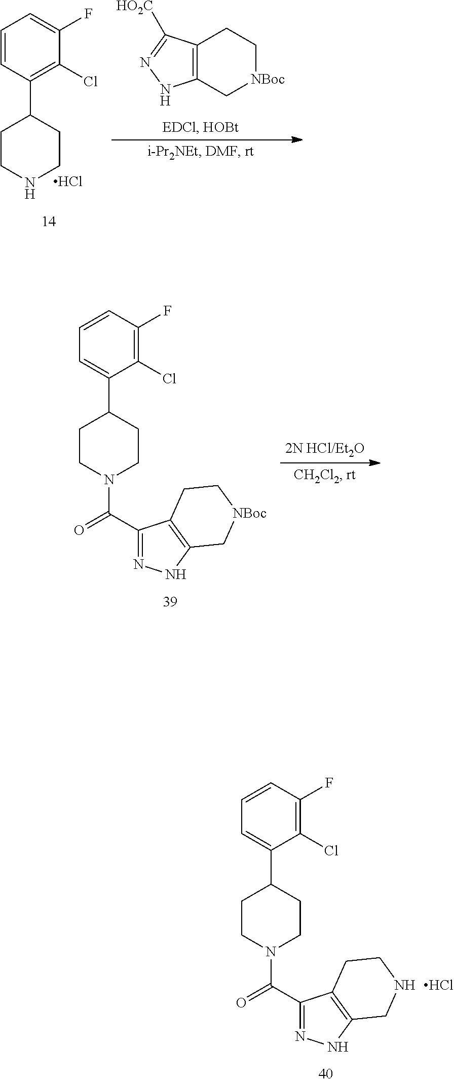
C1=CC(F)=C(Cl)C(C2CCN(C(C3=NNC4=C3CCNC4)=O)CC2)=C1.Cl.C1=CC(C2CCNCC2)=C(Cl)C(F)=C1.Cl.C12=C(C[NBoc]CC1)NN=C2[HO2C].C1=CC(F)=C(Cl)C(C2CCN(C(C3=NNC4=C3CC[NBoc]C4)=O)CC2)=C1
